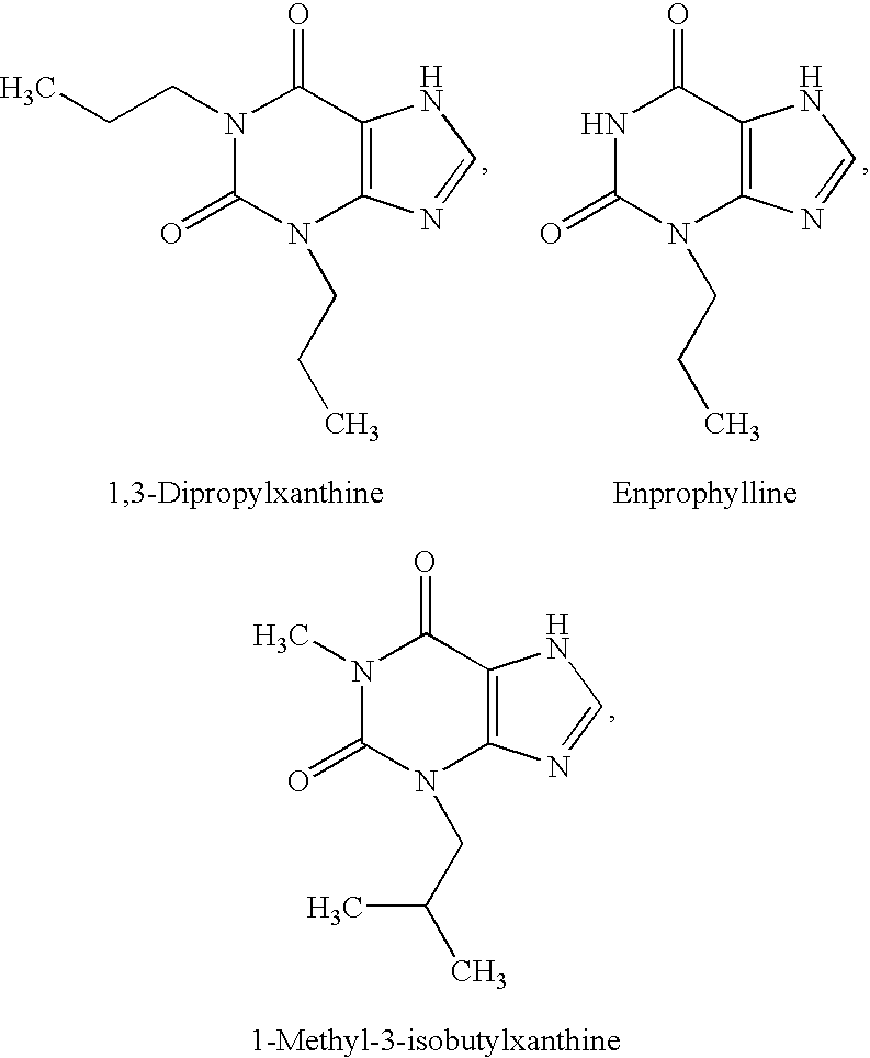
N1(C)C(=O)N(CC(C)C)C2=C(C1=O)NC=N2.N1C(=O)N(CCC)C2=C(C1=O)NC=N2.N1(CCC)C(=O)N(CCC)C2=C(C1=O)NC=N2
